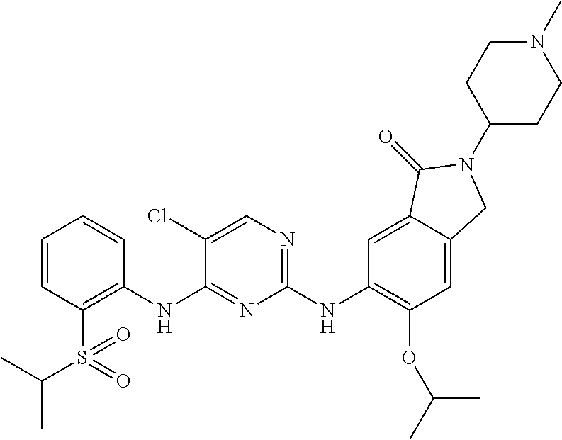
C1(NC2=NC=C(Cl)C(NC3=C(S(C(C)C)(=O)=O)C=CC=C3)=N2)=C(OC(C)C)C=C2C(=C1)C(=O)N(C1CCN(C)CC1)C2
